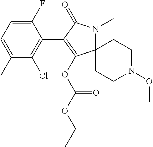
C12(N(C)C(=O)C(C3=C(Cl)C(C)=CC=C3F)=C1OC(OCC)=O)CCN(OC)CC2
